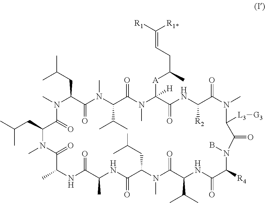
CN1C(CC(C)C)C(=O)N(C)C(C(C)C)C(=O)N(C)C([A]C(CC=C([R1])[R1*])C)([H])C(=O)NC([R2])C(=O)N(C)C([L3][G3])C(=O)N(B)C([R4])C(=O)NC(C(C)C)C(=O)N(C)C(CC(C)C)C(=O)NC(C)C(=O)NC(C)C(=O)N(C)C(CC(C)C)C1=O
